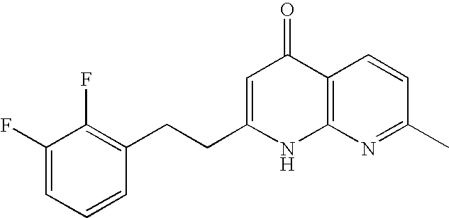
C1(F)=CC=CC(CCC2=CC(=O)C3=C(N2)N=C(C)C=C3)=C1F
